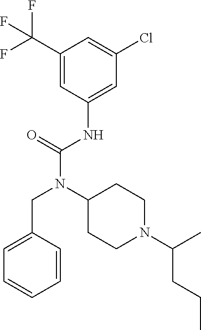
C1(C(F)(F)F)=CC(NC(N(C2CCN(C(C)CCC)CC2)CC2=CC=CC=C2)=O)=CC(Cl)=C1
